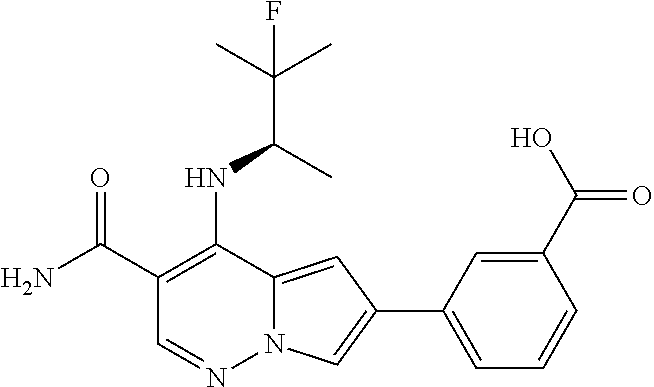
C1(C(N)=O)=C(NC(C(C)(C)F)C)C2=CC(C3=CC=CC(C(O)=O)=C3)=CN2N=C1
